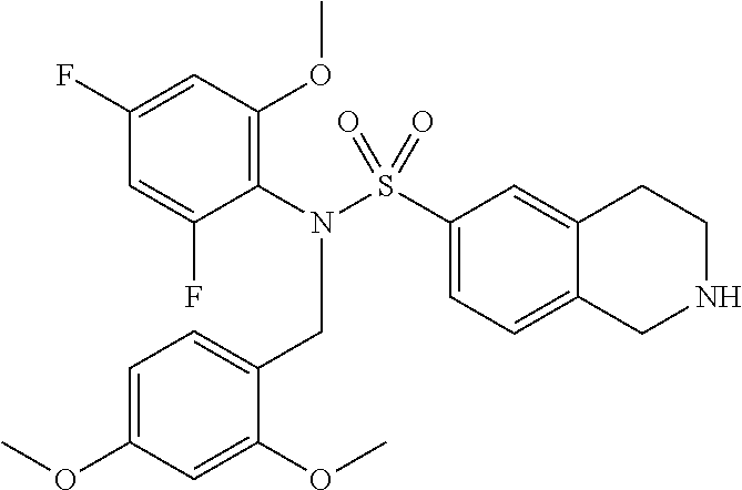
C1(N(S(C2=CC=C3C(=C2)CCNC3)(=O)=O)CC2=CC=C(OC)C=C2OC)=C(OC)C=C(F)C=C1F
